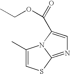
C1(C)=CSC2=NC=C(C(=O)OCC)N12
